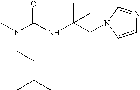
N(CCC(C)C)(C)C(NC(CN1C=NC=C1)(C)C)=O
